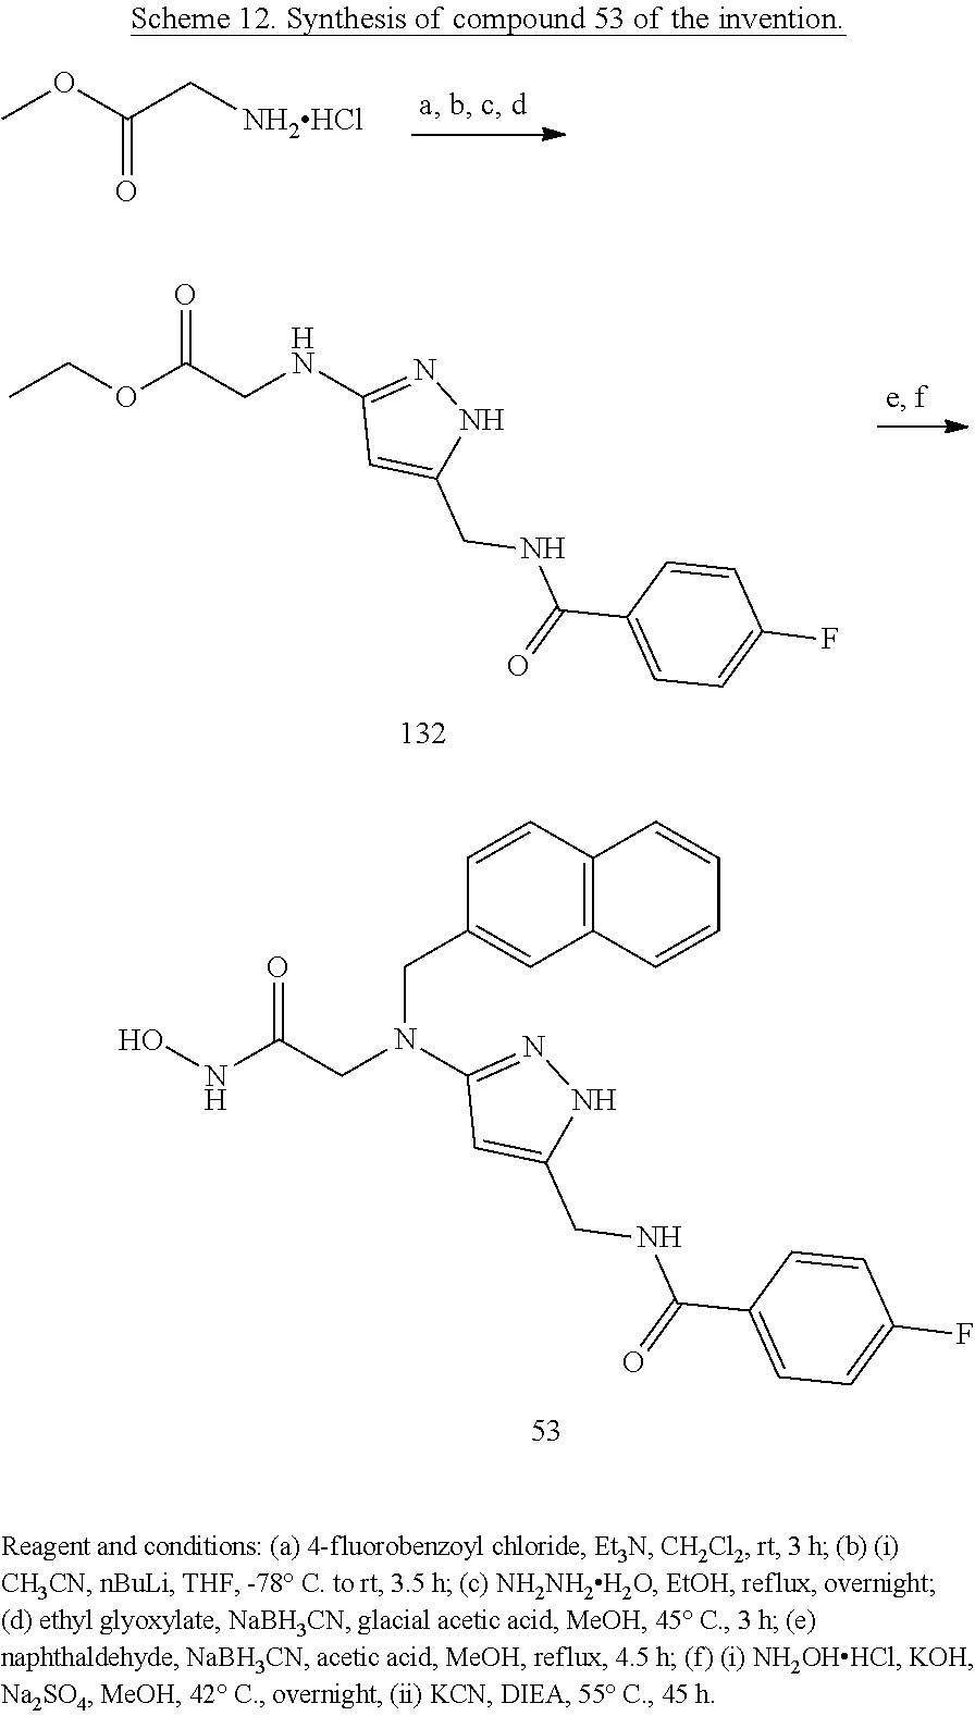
COC(C[NH2HCl])=O.O(C(CNC1=NNC(CNC(C2=CC=C(F)C=C2)=O)=C1)=O)CC.ONC(CN(C1=NNC(CNC(C2=CC=C(F)C=C2)=O)=C1)CC1=CC2=C(C=C1)C=CC=C2)=O
